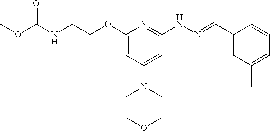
N(C(OC)=O)CCOC1=CC(N2CCOCC2)=CC(NN=CC2=CC(C)=CC=C2)=N1
